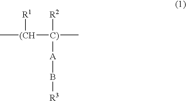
C[(CH]([R1])[C)](C)([R2])[A]B[R3]
